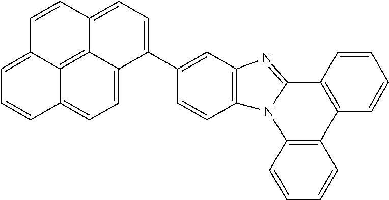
C1=CC2=C(C=C1)N1C(=NC3=C1C=CC(C1=CC=C4C5=C6C(=CC=C15)C=CC=C6C=C4)=C3)C1=C2C=CC=C1
